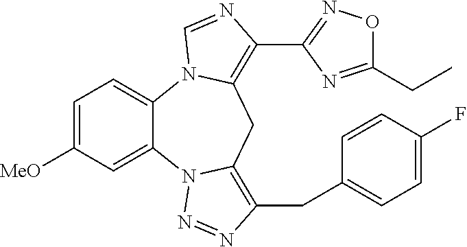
C1=C([MeO])C=C2C(=C1)N1C(=C(C3=NOC(CC)=N3)N=C1)CC1=C(CC3=CC=C(F)C=C3)N=NN21
